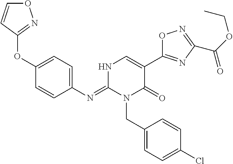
C1(OC2=CC=C(N=C3N(CC4=CC=C(Cl)C=C4)C(=O)C(C4=NC(C(=O)OCC)=NO4)=CN3)C=C2)=NOC=C1
